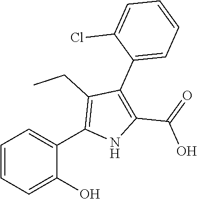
C1=CC=C(O)C(C2=C(CC)C(C3=CC=CC=C3Cl)=C(C(=O)O)N2)=C1
